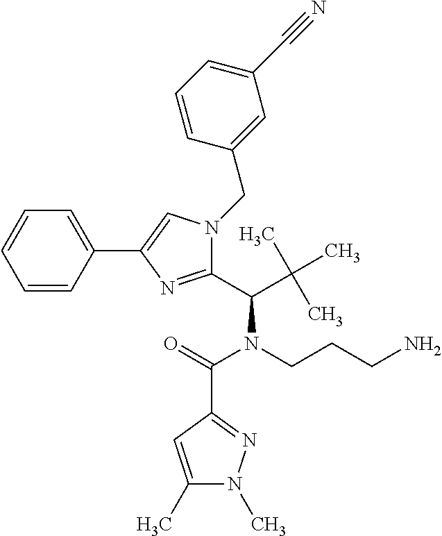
C1=CC(C2=CN(CC3=CC(C#N)=CC=C3)C(C(C(C)(C)C)N(CCCN)C(=O)C3=NN(C)C(C)=C3)=N2)=CC=C1
